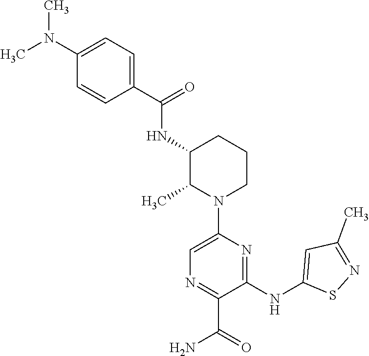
C1(NC(=O)C2=CC=C(N(C)C)C=C2)C(C)N(C2=CN=C(C(N)=O)C(NC3=CC(C)=NS3)=N2)CCC1
